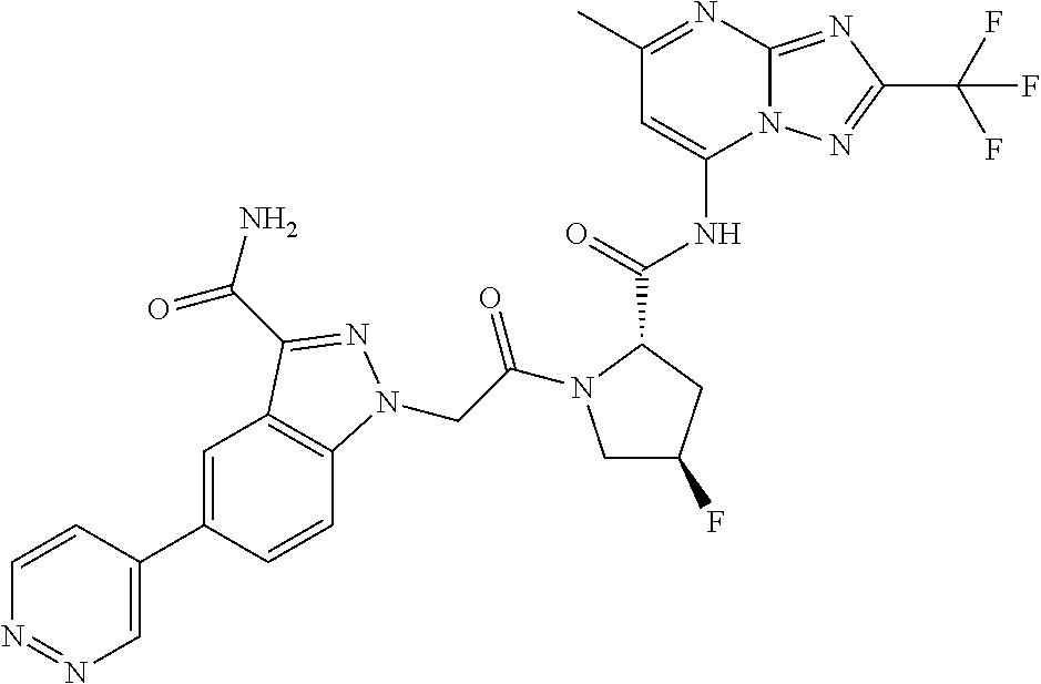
C1(C)=NC2=NC(C(F)(F)F)=NN2C(NC(C2N(C(CN3C4=C(C=C(C5=CN=NC=C5)C=C4)C(C(N)=O)=N3)=O)CC(F)C2)=O)=C1
